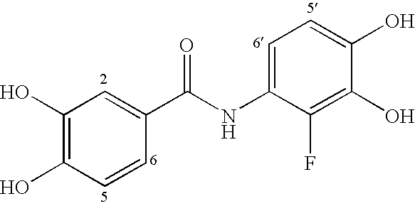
C1(O)=C(O)C=CC(C(NC2=CC=C(O)C(O)=C2F)=O)=C1
